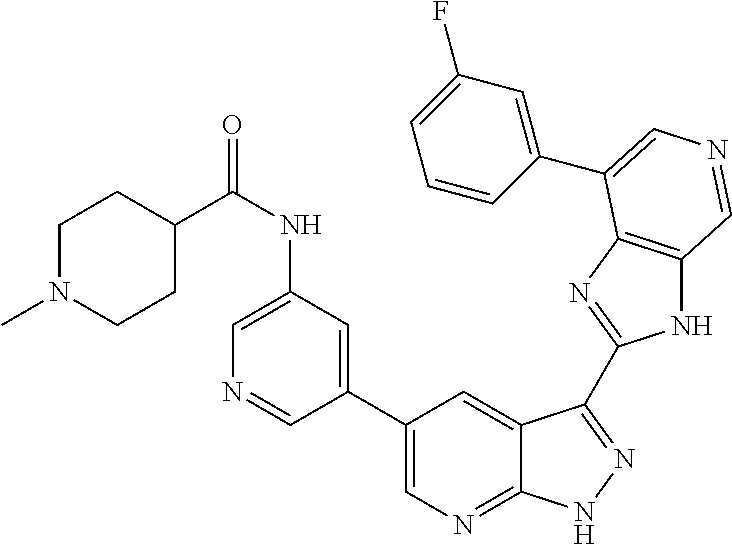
C1(C2=CN=C3C(=C2)C(C2=NC4=C(N2)C=NC=C4C2=CC(F)=CC=C2)=NN3)=CC(NC(=O)C2CCN(C)CC2)=CN=C1
